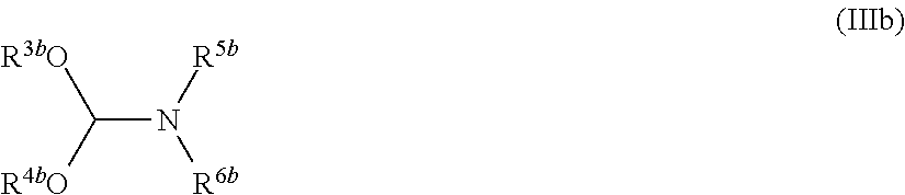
C(N([R5b])[R6b])([R4bO])[R3bO]
